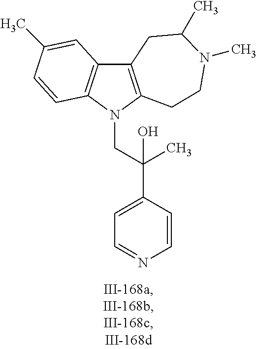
C12=C(N(CC(C3=CC=NC=C3)(O)C)C3=C1C=C(C)C=C3)CCN(C)C(C)C2
